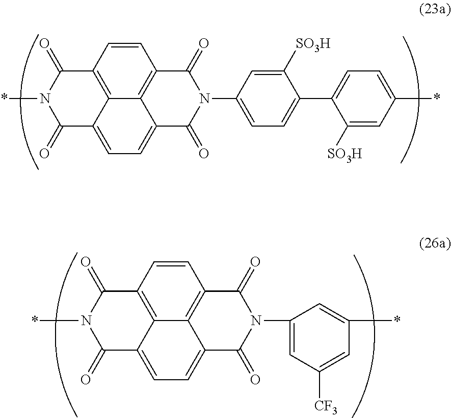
C1=CC2=C3C4=C1C(=O)N(C1=CC=C(C5=CC=C(*)C=C5[SO3H])C([SO3H])=C1)C(=O)C4=CC=C3C(=O)N(*)C2=O.C1=CC2=C3C4=C1C(=O)N(C1=CC([CF3])=CC(*)=C1)C(=O)C4=CC=C3C(=O)N(*)C2=O
